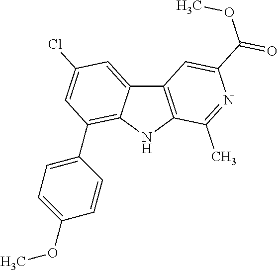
C12=C(NC3=C(C4=CC=C(OC)C=C4)C=C(Cl)C=C13)C(C)=NC(C(OC)=O)=C2
